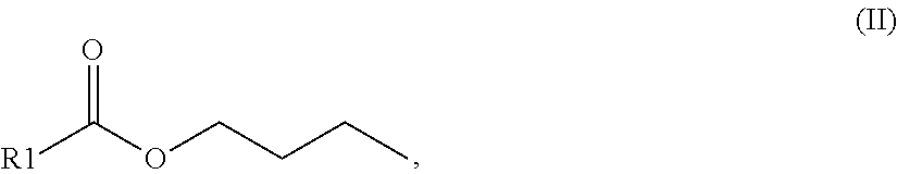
[R1]C(OCCCC)=O
